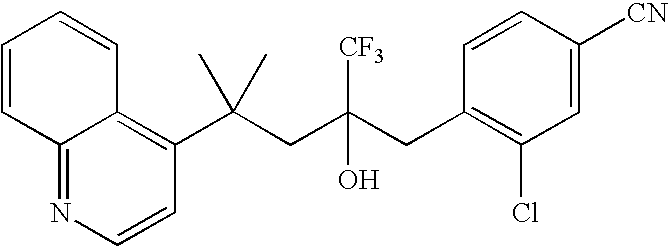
C1=CC(C(CC(CC2=C(Cl)C=C([CN])C=C2)(O)[CF3])(C)C)=C2C(=N1)C=CC=C2
